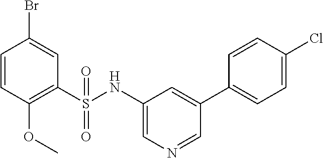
C1=CC(OC)=C(S(NC2=CN=CC(C3=CC=C(Cl)C=C3)=C2)(=O)=O)C=C1Br
